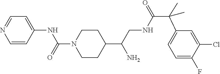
C1=CC(NC(N2CCC(C(CNC(=O)C(C3=CC=C(F)C(Cl)=C3)(C)C)N)CC2)=O)=CC=N1
